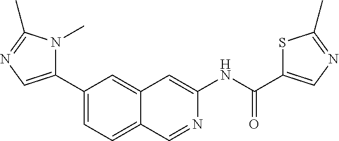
C1(C(NC2=CC3=CC(C4=CN=C(C)N4C)=CC=C3C=N2)=O)=CN=C(C)S1
